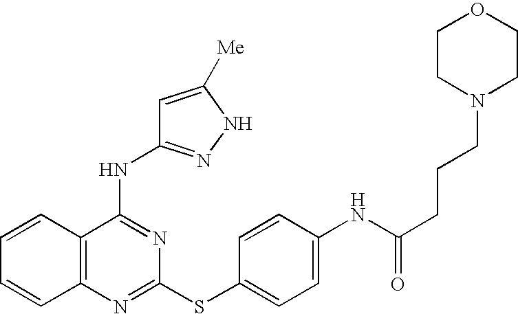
C1=CC2=C(C=C1)N=C(SC1=CC=C(NC(CCCN3CCOCC3)=O)C=C1)N=C2NC1=NNC([Me])=C1
